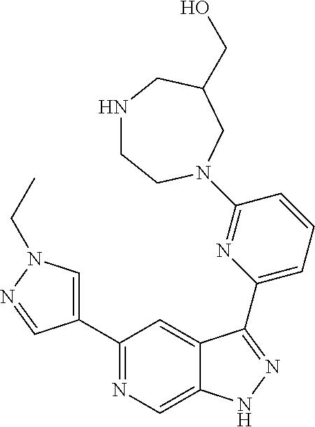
C1(C2=CN(CC)N=C2)=NC=C2C(=C1)C(C1=CC=CC(N3CCNCC(CO)C3)=N1)=NN2
